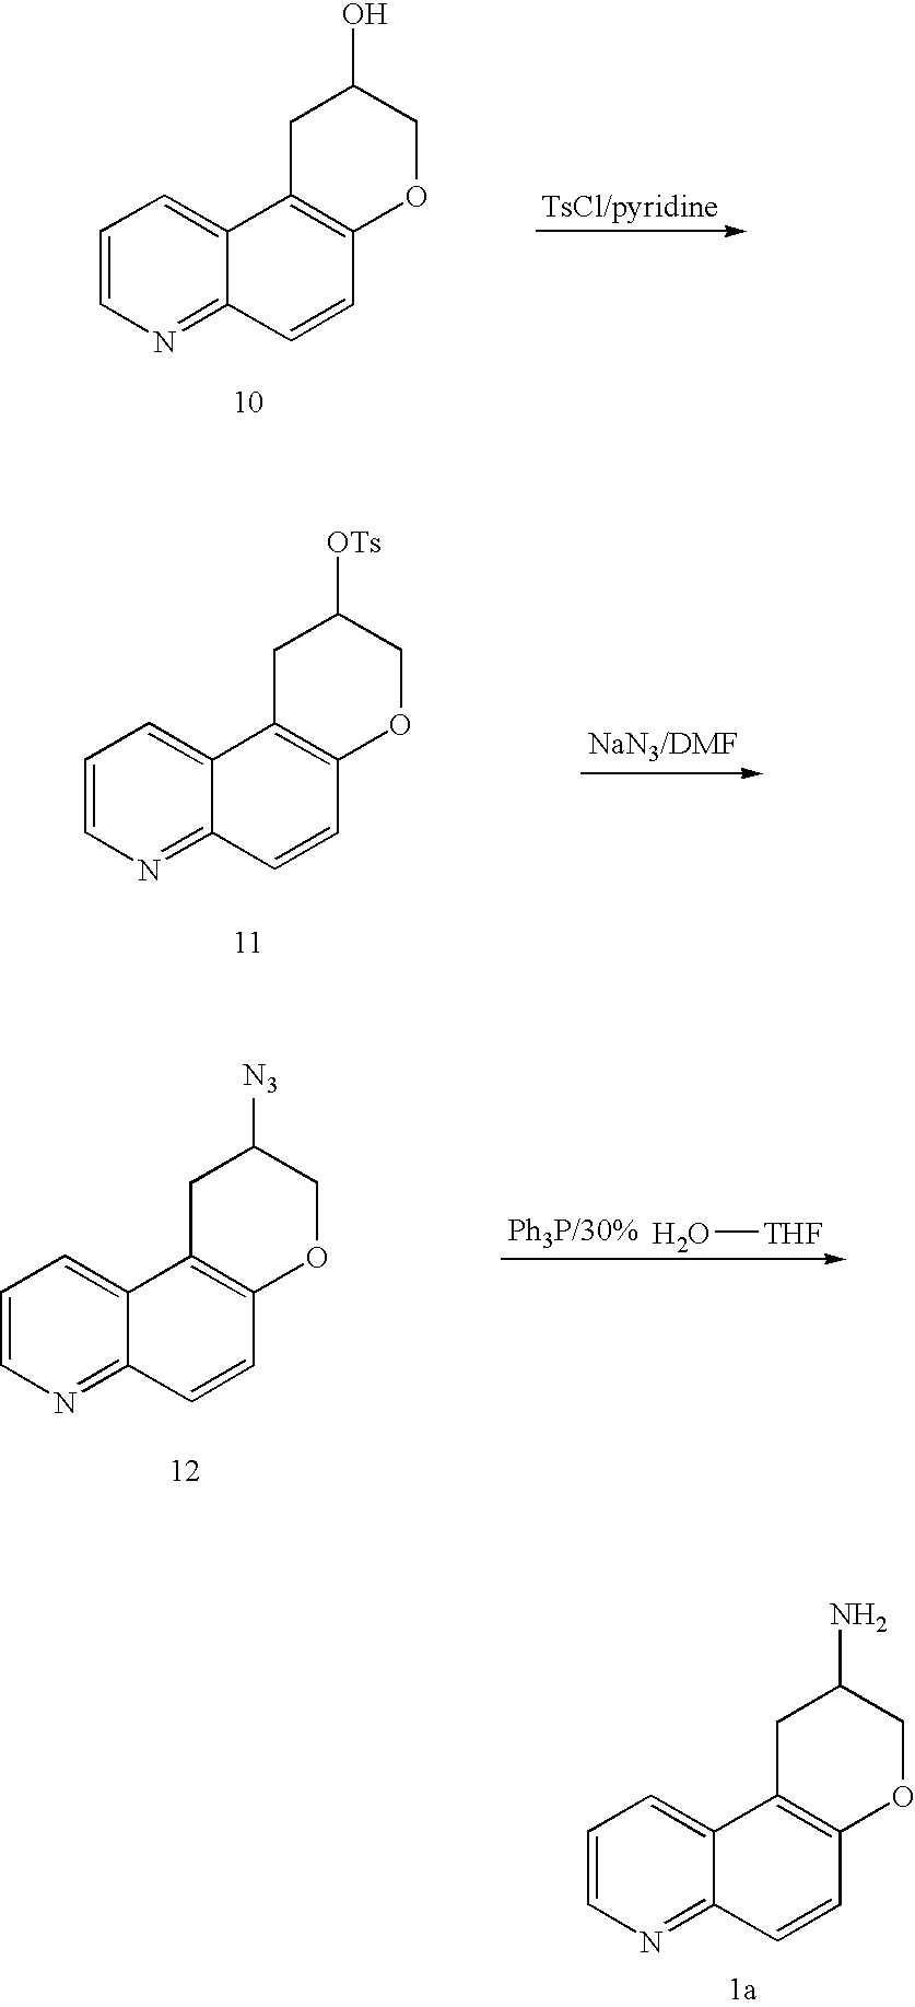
C1=CN=C2C(=C1)C1=C(C=C2)OCC(O)C1.C1=CN=C2C(=C1)C1=C(C=C2)OCC([OTs])C1.C1=CN=C2C(=C1)C1=C(C=C2)OCC([N3])C1.O[THF].C1=CN=C2C(=C1)C1=C(C=C2)OCC(N)C1
